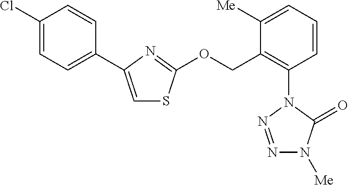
C1=C(C2=CC=C(Cl)C=C2)N=C(OCC2=C(N3N=NN([Me])C3=O)C=CC=C2[Me])S1
